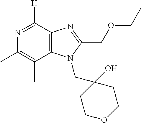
CC1=C(C)N=C([H])C2=C1N(CC1(O)CCOCC1)C(COCC)=N2
